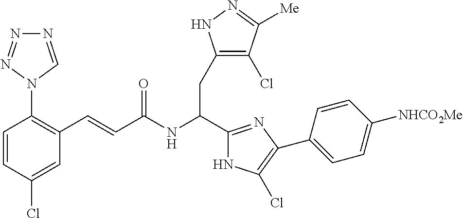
C1=CC(Cl)=CC(C=CC(NC(C2=NC(C3=CC=C([NHCO2Me])C=C3)=C(Cl)N2)CC2=C(Cl)C([Me])=NN2)=O)=C1N1C=NN=N1
